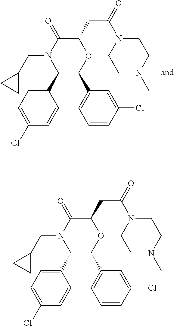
C1(C2=CC=C(Cl)C=C2)C(C2=CC=CC(Cl)=C2)OC(CC(=O)N2CCN(C)CC2)C(=O)N1CC1CC1.C1(C2=CC=C(Cl)C=C2)C(C2=CC=CC(Cl)=C2)OC(CC(=O)N2CCN(C)CC2)C(=O)N1CC1CC1
